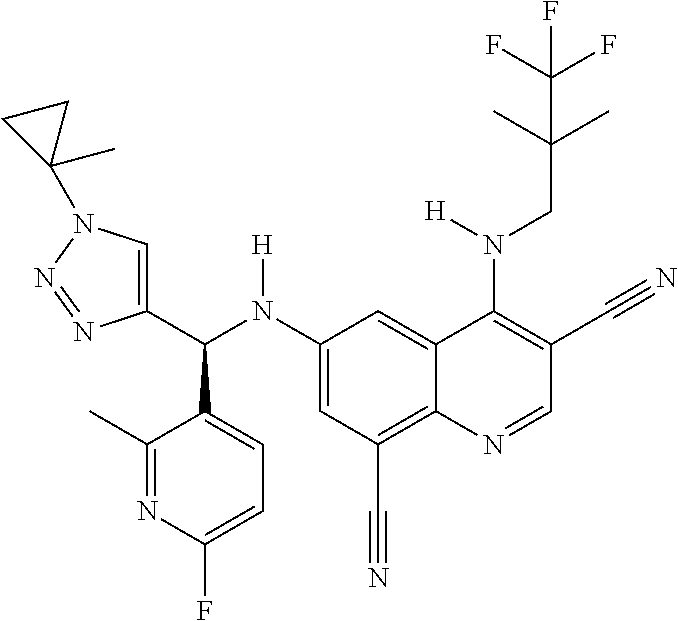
C1(N(C(C2=CN(C3(C)CC3)N=N2)C2=CC=C(F)N=C2C)[H])=CC(C#N)=C2C(=C1)C(N(CC(C)(C)C(F)(F)F)[H])=C(C#N)C=N2
